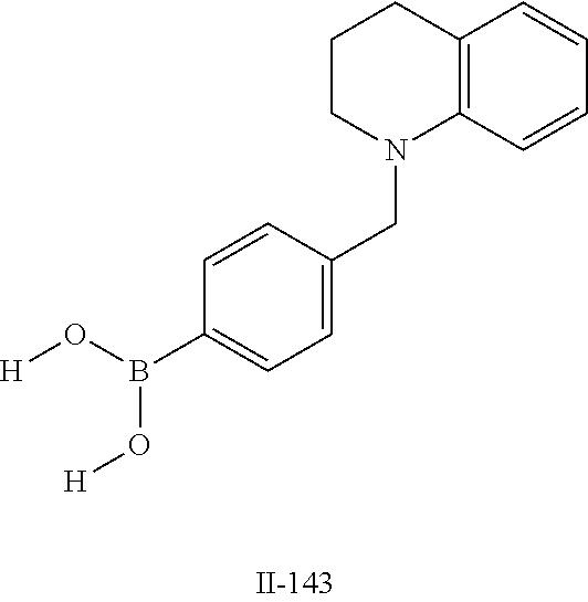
C1=CC(CN2C3=C(CCC2)C=CC=C3)=CC=C1B(O[H])O[H]
